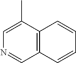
C12=C(C(C)=CN=C1)C=CC=C2
